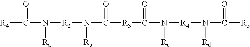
[R4]C(N([Ra])[R2]N([Rb])C([R3]C(N([Rc])[R4]N([Rd])C(=O)[R5])=O)=O)=O
